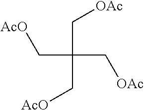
C(C(C[OAc])(C[OAc])C[AcO])[AcO]
